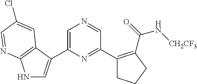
N1=CC(C2=C(C(N[CH2CF3])=O)CCC2)=NC(C2=CNC3=C2C=C(Cl)C=N3)=C1
